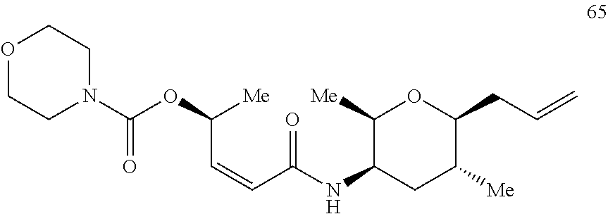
N(C1C([Me])OC(CC=C)C([Me])C1)C(=O)C=CC(OC(N1CCOCC1)=O)[Me]
